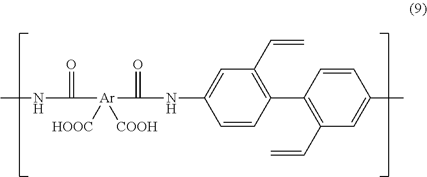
CNC(=O)[Ar](C(=O)NC1=CC(C=C)=C(C2=C(C=C)C=C(C)C=C2)C=C1)([HOOC])[COOH]
